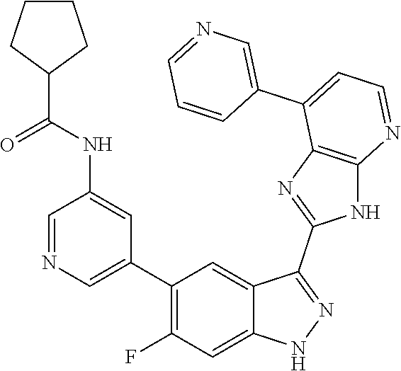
C1=NC=C(C2=C(F)C=C3C(=C2)C(C2=NC4=C(N2)N=CC=C4C2=CN=CC=C2)=NN3)C=C1NC(=O)C1CCCC1
